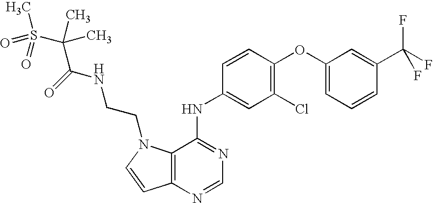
C12=C(N=CN=C1NC1=CC(Cl)=C(OC3=CC=CC(C(F)(F)F)=C3)C=C1)C=CN2CCNC(C(S(C)(=O)=O)(C)C)=O
